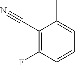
C1(C#N)=C(F)C=CC=C1C
